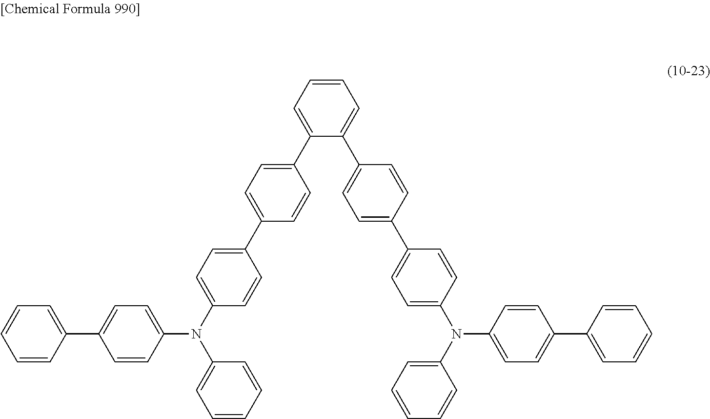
C1(N(C2=CC=CC=C2)C2=CC=C(C3=CC=CC=C3)C=C2)=CC=C(C2=CC=C(C3=CC=CC=C3C3=CC=C(C4=CC=C(N(C5=CC=CC=C5)C5=CC=C(C6=CC=CC=C6)C=C5)C=C4)C=C3)C=C2)C=C1
